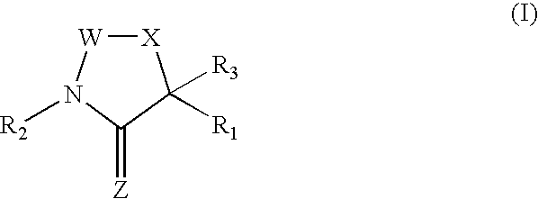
[X]1[W]N([R2])C(=[Z])C1([R1])[R3]
